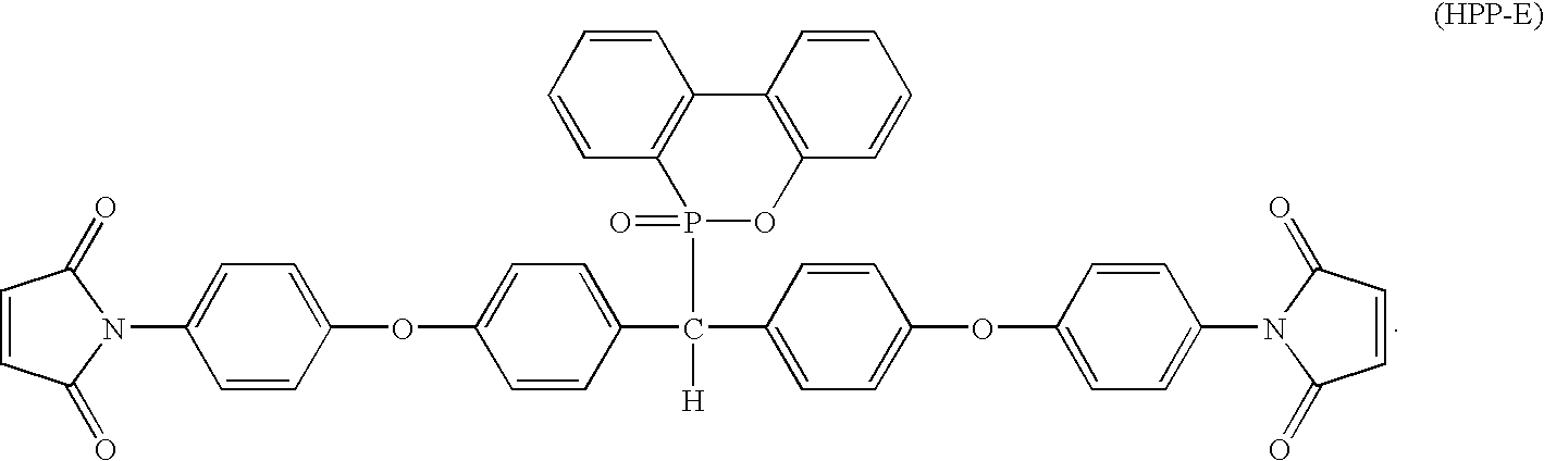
C1=CC(=O)N(C2=CC=C(OC3=CC=C(C(C4=CC=C(OC5=CC=C(N6C(=O)C=CC6=O)C=C5)C=C4)(P4(=O)OC5=C(C6=C4C=CC=C6)C=CC=C5)[H])C=C3)C=C2)C1=O
